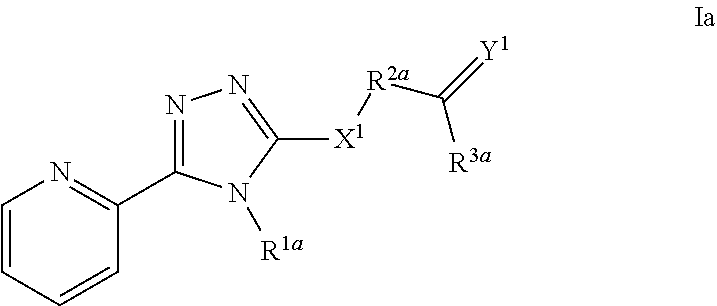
N1=C(C2=NC=CC=C2)N([R1a])C([X1][R2a]C(=[Y1])[R3a])=N1
